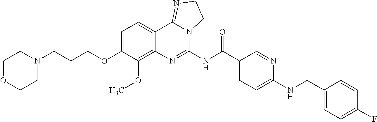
C1OCCN(CCCOC2=CC=C3C(=C2OC)N=C(NC(C2=CC=C(NCC4=CC=C(F)C=C4)N=C2)=O)N2C3=NCC2)C1
